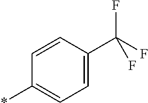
C1=C(C(F)(F)F)C=CC(*)=C1
